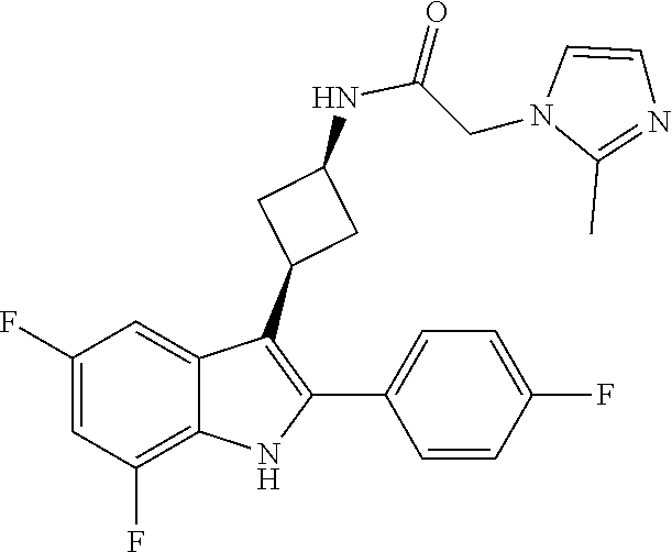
N1(CC(NC2CC(C3=C(C4=CC=C(F)C=C4)NC4=C(F)C=C(F)C=C34)C2)=O)C=CN=C1C
